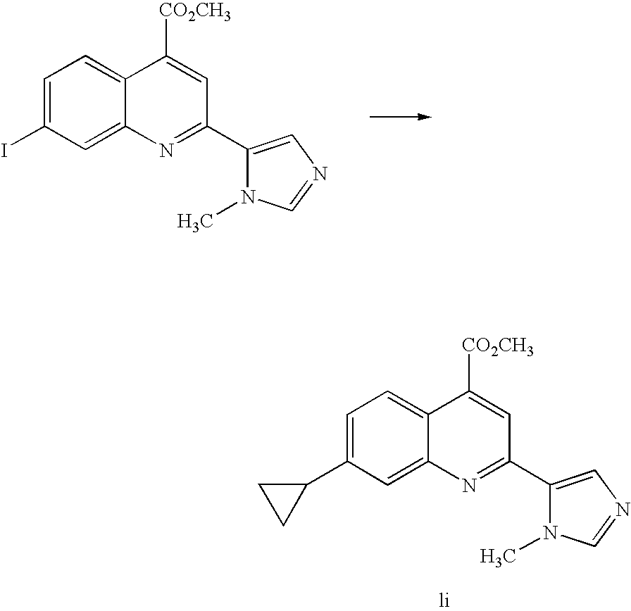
C1=C(I)C=C2C(=C1)C([CO2CH3])=CC(C1=CN=CN1C)=N2.C1=C(C2CC2)C=C2C(=C1)C([CO2CH3])=CC(C1=CN=CN1C)=N2
